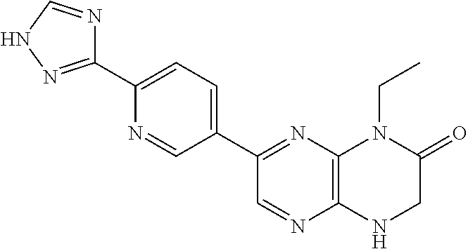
C12=C(N=C(C3=CC=C(C4=NNC=N4)N=C3)C=N1)N(CC)C(=O)CN2
